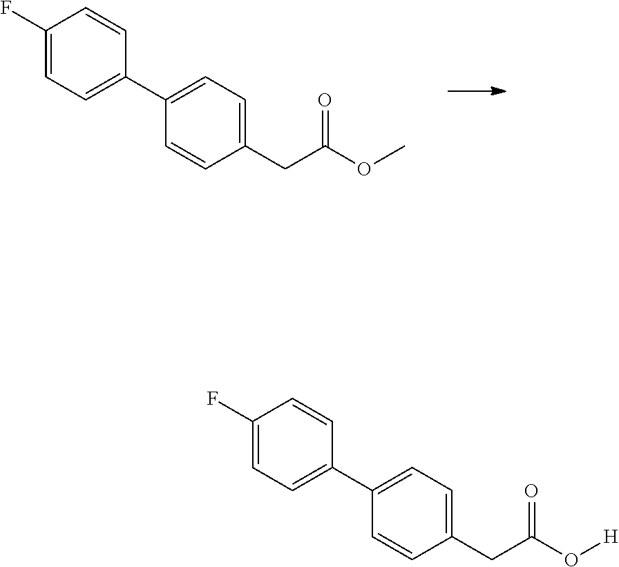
C1(F)=CC=C(C2=CC=C(CC(OC)=O)C=C2)C=C1.C1(F)=CC=C(C2=CC=C(CC(O[H])=O)C=C2)C=C1
